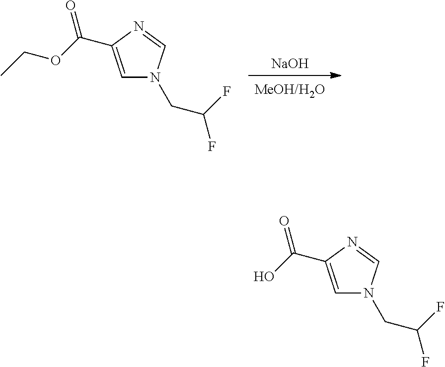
[NaOH].C1=C(C(OCC)=O)N=CN1CC(F)F.C1=C(C(O)=O)N=CN1CC(F)F
